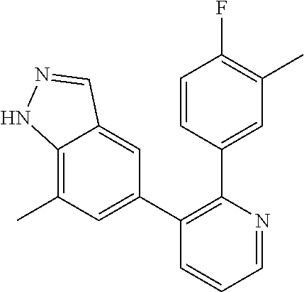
C12=C(C)C=C(C3=C(C4=CC(C)=C(F)C=C4)N=CC=C3)C=C1C=NN2
